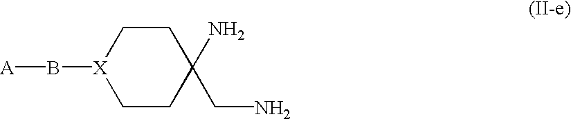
C1CC(CN)(N)CC[X]1B[A]
